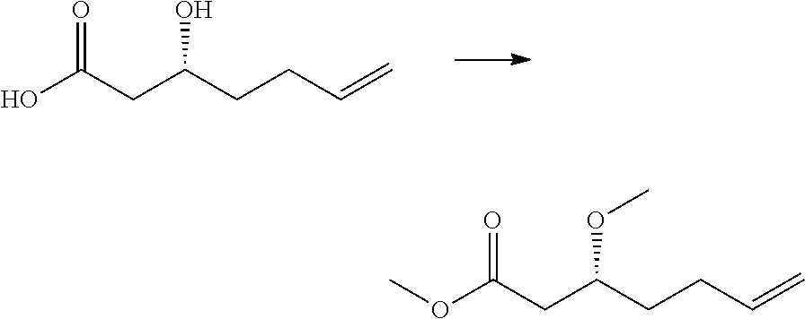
O=C(CC(CCC=C)O)O.O=C(CC(CCC=C)OC)OC
